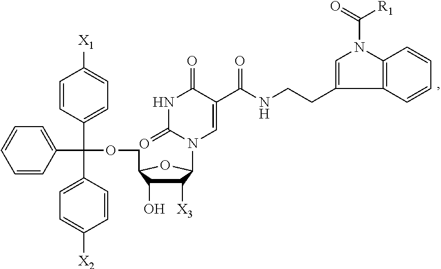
C1=CC=CC2=C1C(CCNC(=O)C1=CN(C3C([X3])C(O)C(COC(C4=CC=CC=C4)(C4=CC=C([X1])C=C4)C4=CC=C([X2])C=C4)O3)C(=O)NC1=O)=CN2C([R1])=O
